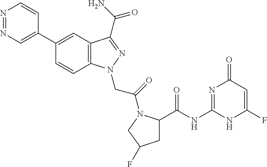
N1=NC=C(C2=CC3=C(C=C2)N(CC(=O)N2C(C(NC4=NC(=O)C=C(F)N4)=O)CC(F)C2)N=C3C(N)=O)C=C1
